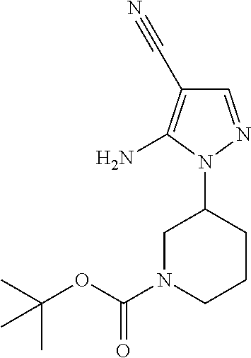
C1N(C(OC(C)(C)C)=O)CCCC1N1N=CC(C#N)=C1N
